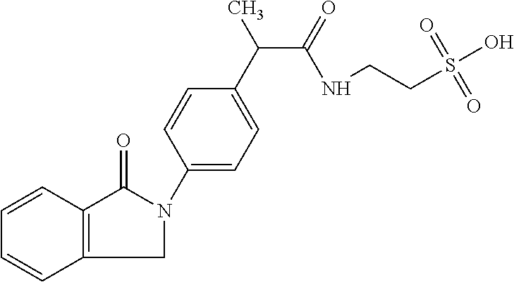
C1(N2CC3=C(C=CC=C3)C2=O)=CC=C(C(C(=O)NCCS(O)(=O)=O)C)C=C1
